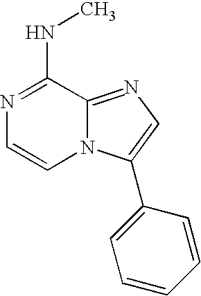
N1=C(NC)C2=NC=C(C3=CC=CC=C3)N2C=C1
